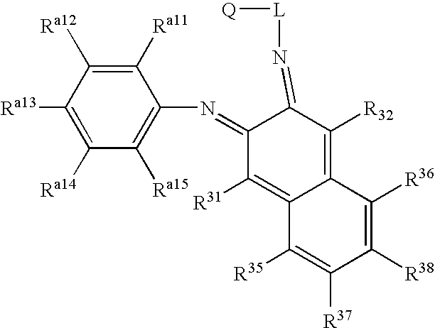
C1([Ra13])=C([Ra14])C([Ra15])=C(N=C2C([R31])=C3C(=C([R32])C2=N[L][Q])C([R36])=C([R38])C([R37])=C3[R35])C([Ra11])=C1[Ra12]
